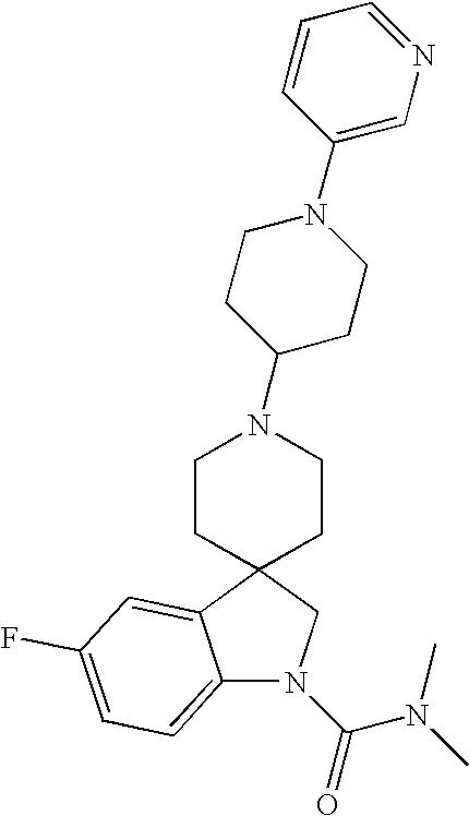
C12(CCN(C3CCN(C4=CN=CC=C4)CC3)CC1)CN(C(=O)N(C)C)C1=CC=C(F)C=C21
